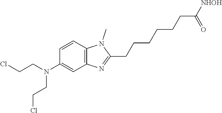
C(CCl)N(C1=CC2=C(N(C)C(CCCCCCC(=O)[NHOH])=N2)C=C1)CCCl
